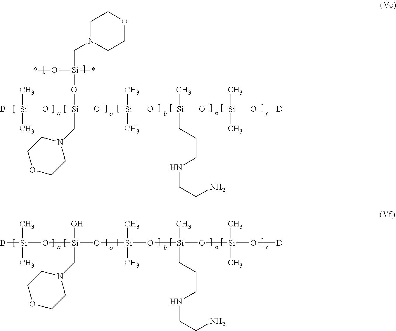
B[Si](O[Si](O[Si](O[Si](O[Si](O[D])(C)C)(CCCNCCN)C)(C)C)(O[Si](CN1CCOCC1)(*)O*)CN1CCOCC1)(C)C.B[Si](O[Si](O[Si](O[Si](O[Si](O[D])(C)C)(CCCNCCN)C)(C)C)(O)CN1CCOCC1)(C)C
